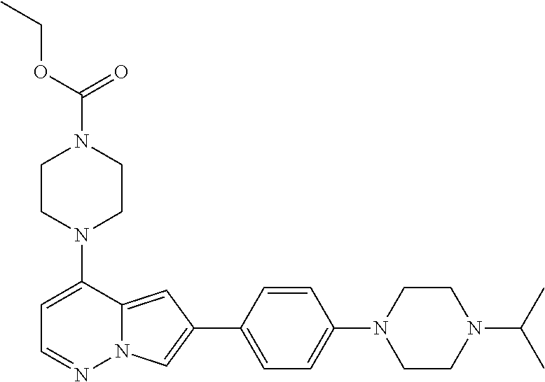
N1(C2=CC=NN3C2=CC(C2=CC=C(N4CCN(C(C)C)CC4)C=C2)=C3)CCN(C(OCC)=O)CC1
